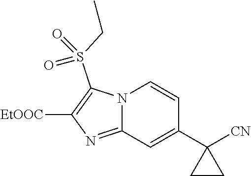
[EtOOC]C1=C(S(CC)(=O)=O)N2C(=N1)C=C(C1([CN])CC1)C=C2
